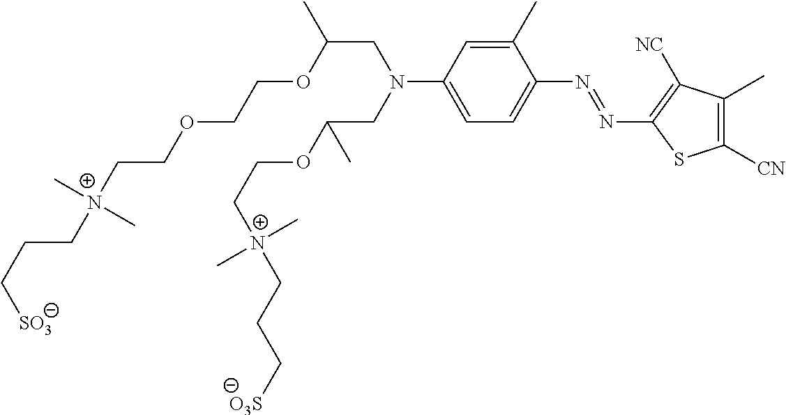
C(C[SO3])C[N+](CCOCCOC(CN(C1=CC=C(N=NC2=C([NC])C(C)=C([CN])S2)C(C)=C1)CC(OCC[N+](CCC[O3S])(C)C)C)C)(C)C
